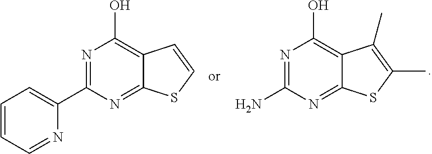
C1=CC=NC(C2=NC(O)=C3C(=N2)SC=C3)=C1.NC1=NC(O)=C2C(=N1)SC(C)=C2C
